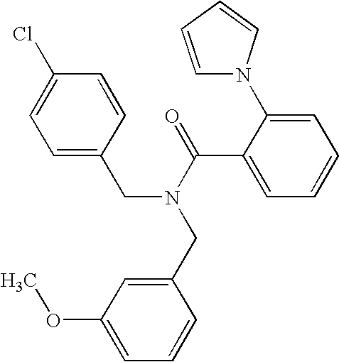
C1=C(CN(C(C2=CC=CC=C2N2C=CC=C2)=O)CC2=CC(OC)=CC=C2)C=CC(Cl)=C1
